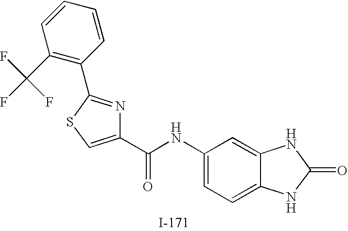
C1(C(NC2=CC=C3C(=C2)NC(=O)N3)=O)=CSC(C2=C(C(F)(F)F)C=CC=C2)=N1
